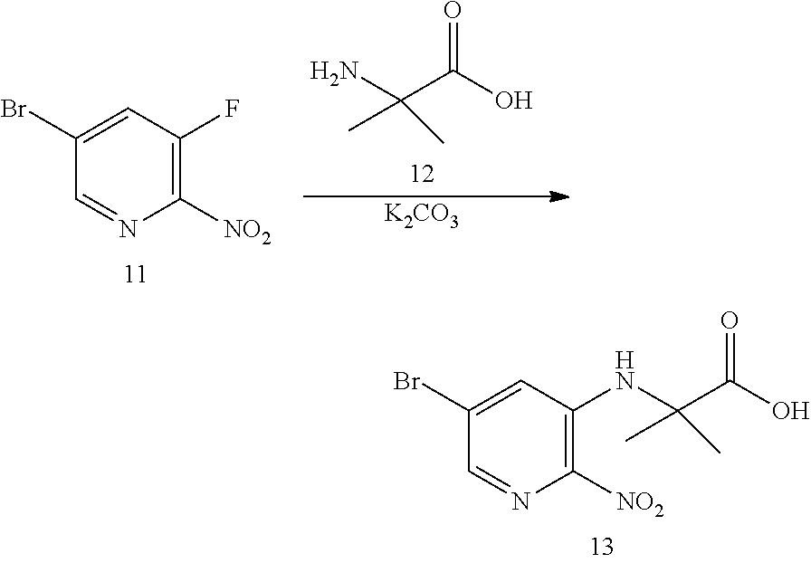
C1(Br)=CC(NC(C(O)=O)(C)C)=C([NO2])N=C1.C1(Br)=CC(F)=C([NO2])N=C1.C(C(O)=O)(N)(C)C.[K2CO3]
